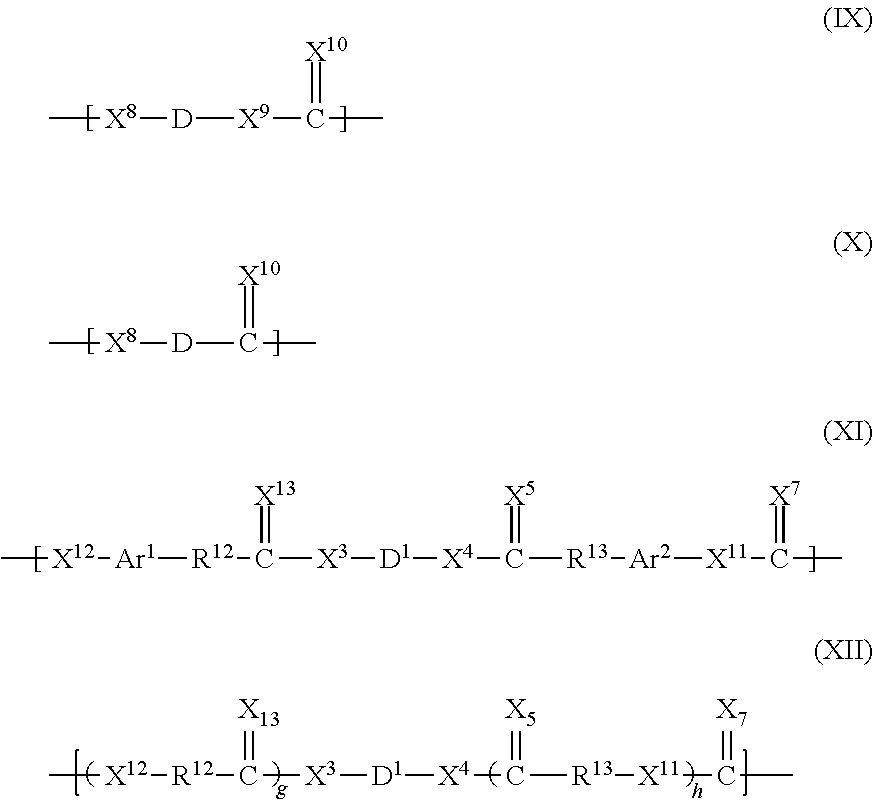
C[X8][D][X9]C(C)=[X10].[X8]([D]C(C)=[X10])C.C[X12][Ar1][R12]C([X3][D1][X4]C([R13][Ar2][X11]C(C)=[X7])=[X5])=[X13].C[X12][R12]C([X3][D1][X4]C([R13][X11]C(C)=[X7])=[X5])=[X13]
